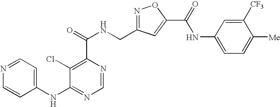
C1=NC(C(=O)NCC2=NOC(C(NC3=CC=C([Me])C([CF3])=C3)=O)=C2)=C(Cl)C(NC2=CC=NC=C2)=N1
